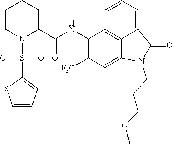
C1(NC(C2CCCCN2S(C2=CC=CS2)(=O)=O)=O)=C([F3C])C=C2C3=C1C=CC=C3C(=O)N2CCCOC
